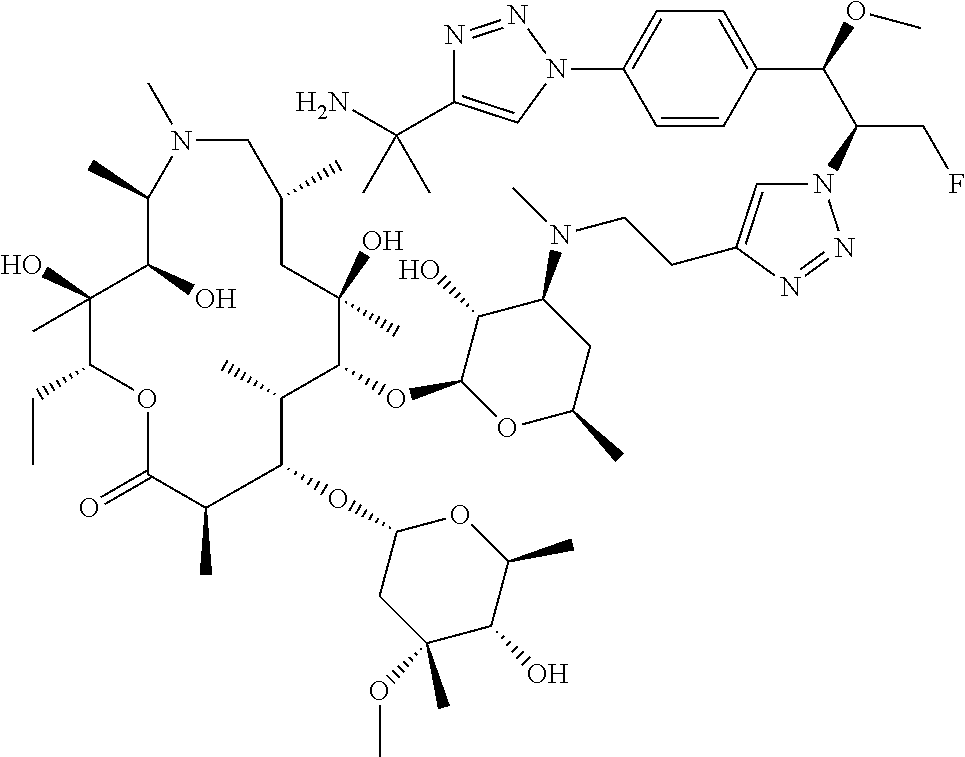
N1=NN(C(C(C2=CC=C(N3N=NC(C(C)(N)C)=C3)C=C2)OC)CF)C=C1CCN(C1C(O)C(OC2C(C)C(OC3CC(OC)(C)C(O)C(C)O3)C(C)C(=O)OC(CC)C(O)(C)C(O)C(C)N(C)CC(C)CC2(O)C)OC(C)C1)C
